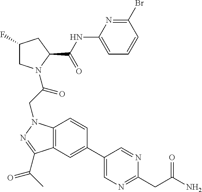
C1(NC(C2CC(F)CN2C(CN2C3=C(C(C(C)=O)=N2)C=C(C2=CN=C(CC(N)=O)N=C2)C=C3)=O)=O)=CC=CC(Br)=N1
